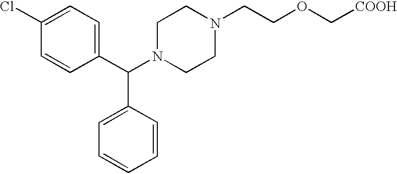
C1(Cl)=CC=C(C(N2CCN(CCOC[COOH])CC2)C2=CC=CC=C2)C=C1
